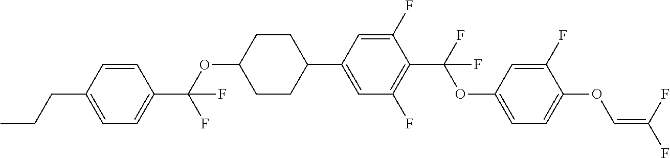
C1=CC(CCC)=CC=C1C(OC1CCC(C2=CC(F)=C(C(F)(OC3=CC=C(OC=C(F)F)C(F)=C3)F)C(F)=C2)CC1)(F)F
